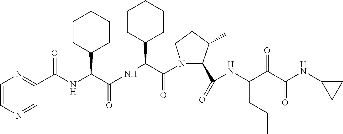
N(C(C(=O)N1C(C(=O)NC(C(C(NC2CC2)=O)=O)CCC)C(CC)CC1)C1CCCCC1)C(=O)C(C1CCCCC1)NC(=O)C1=NC=CN=C1
